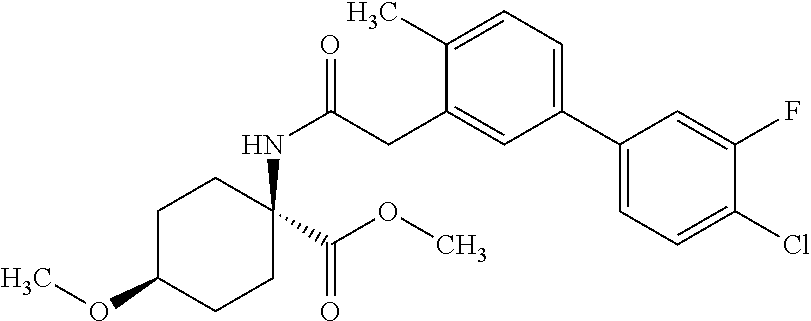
C1C(OC)CCC(NC(CC2=CC(C3=CC=C(Cl)C(F)=C3)=CC=C2C)=O)(C(OC)=O)C1
